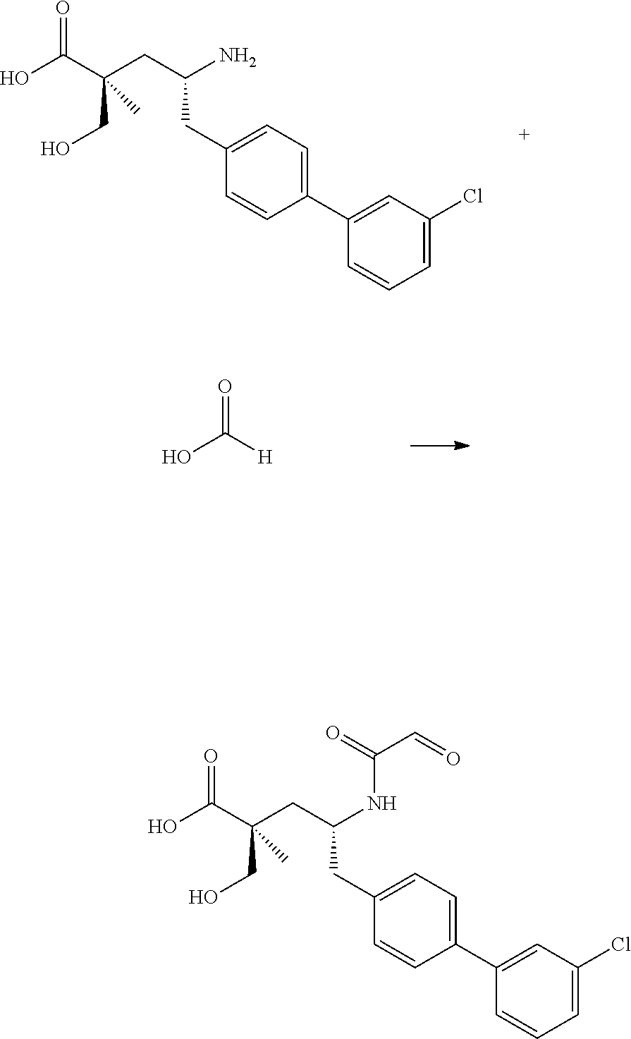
C1(CC(N)CC(C(O)=O)(CO)C)=CC=C(C2=CC(Cl)=CC=C2)C=C1.OC([H])=O.C1(CC(NC(C=O)=O)CC(CO)(C(O)=O)C)=CC=C(C2=CC(Cl)=CC=C2)C=C1
